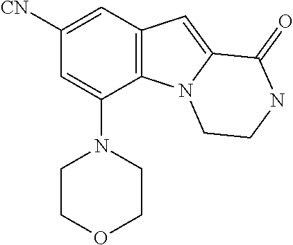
C1([CN])=CC2=C(C(N3CCOCC3)=C1)N1C(=C2)C(=O)NCC1
